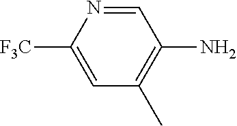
C1=NC([F3C])=CC(C)=C1N
